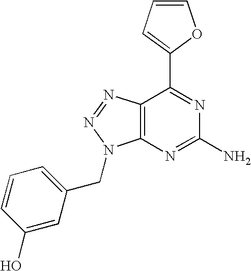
C1=CC=C(C2=NC(N)=NC3=C2N=NN3CC2=CC=CC(O)=C2)O1
